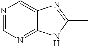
N1=CN=C2C(=C1)N=C(C)N2
